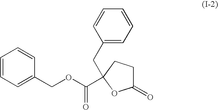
C1=CC(COC(C2(CC3=CC=CC=C3)CCC(=O)O2)=O)=CC=C1
